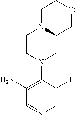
C1CN(C2=C(N)C=NC=C2F)CC2N1CCOC2
